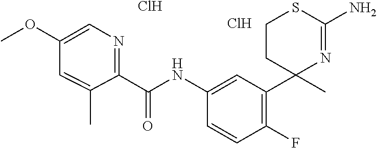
C(NC1=CC(C2(C)N=C(N)SCC2)=C(F)C=C1)(=O)C1=NC=C(OC)C=C1C.Cl.Cl
